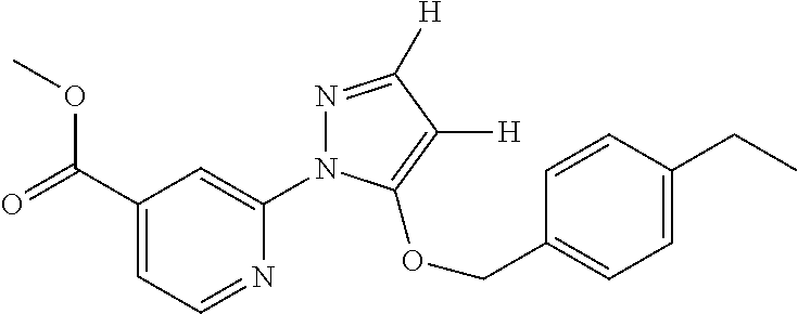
C1(C(=O)OC)=CC=NC(N2N=C([H])C([H])=C2OCC2=CC=C(CC)C=C2)=C1
